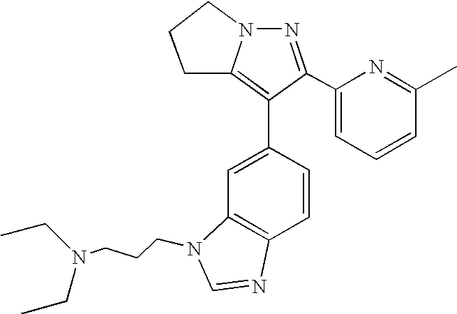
N1=C(C2=CC=CC(C)=N2)C(C2=CC3=C(C=C2)N=CN3CCCN(CC)CC)=C2N1CCC2
